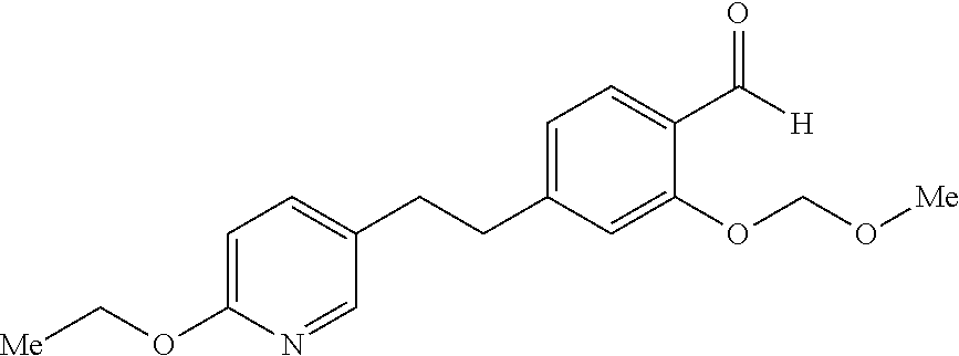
C1=C(OC[Me])N=CC(CCC2=CC=C(C(=O)[H])C(OCO[Me])=C2)=C1
